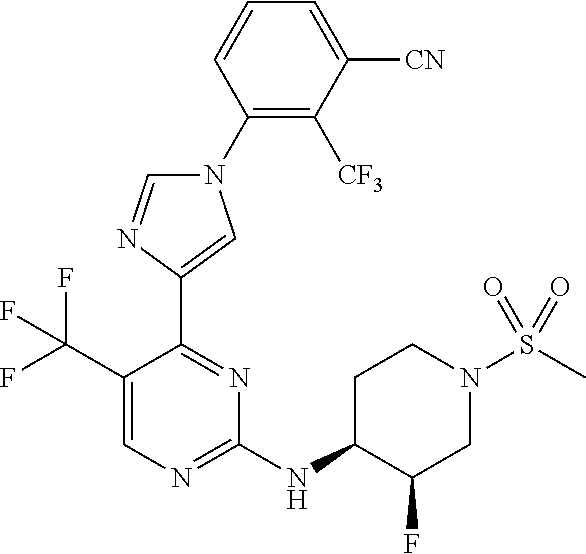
C1(N2C=NC(C3=NC(NC4CCN(S(C)(=O)=O)CC4F)=NC=C3C(F)(F)F)=C2)=C([CF3])C([CN])=CC=C1
